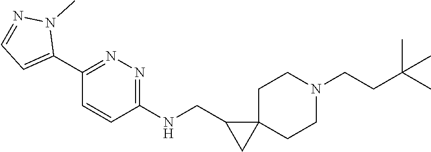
CC(CCN1CCC2(CC1)CC2CNC1=NN=C(C2=CC=NN2C)C=C1)(C)C
